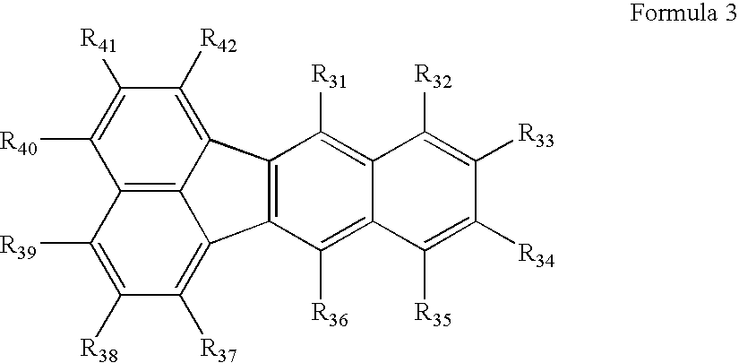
C12=C(C([R36])=C3C(=C1[R31])C([R32])=C([R33])C([R34])=C3[R35])C1=C([R37])C([R38])=C([R39])C3=C1C2=C([R42])C([R41])=C3[R40]
